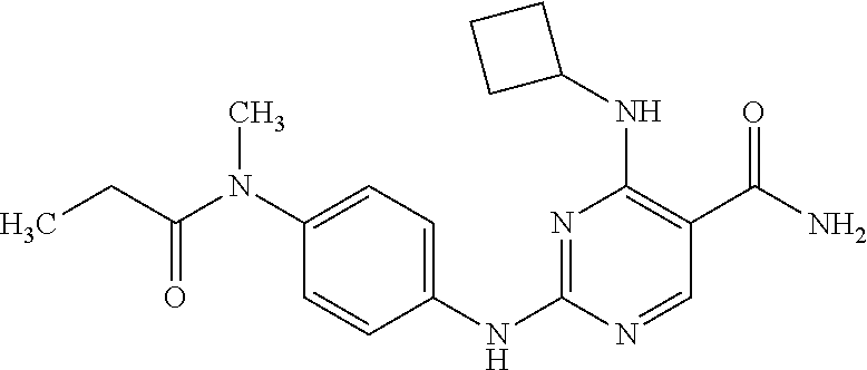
N1=C(NC2=CC=C(N(C(CC)=O)C)C=C2)N=CC(C(N)=O)=C1NC1CCC1
